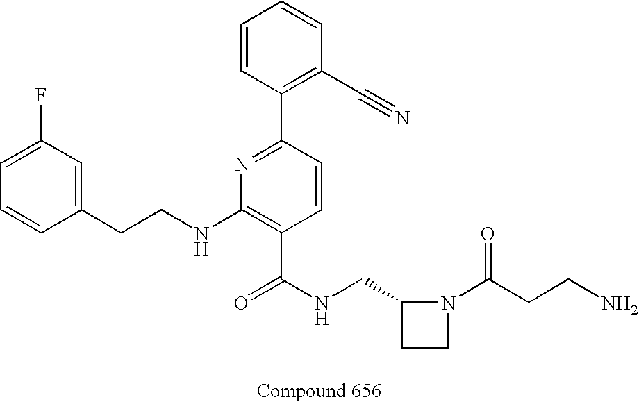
C1=CC(CCNC2=C(C(NCC3CCN3C(CCN)=O)=O)C=CC(C3=C(C#N)C=CC=C3)=N2)=CC(F)=C1
